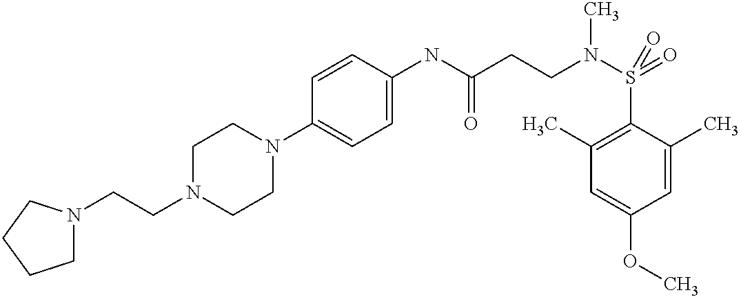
C1N(CCN2CCCC2)CCN(C2=CC=C(NC(CCN(S(=O)(C3=C(C)C=C(OC)C=C3C)=O)C)=O)C=C2)C1
